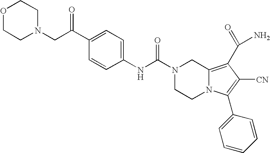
N1(C(NC2=CC=C(C(CN3CCOCC3)=O)C=C2)=O)CCN2C(=C(C(N)=O)C([CN])=C2C2=CC=CC=C2)C1
